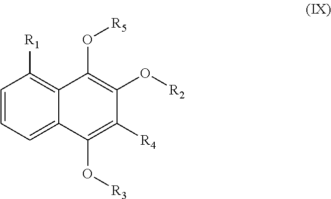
C1=CC([R1])=C2C(=C1)C(O[R3])=C([R4])C(O[R2])=C2O[R5]
